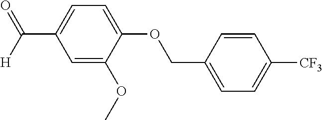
C1=C(OCC2=CC=C([CF3])C=C2)C(OC)=CC(C(=O)[H])=C1
